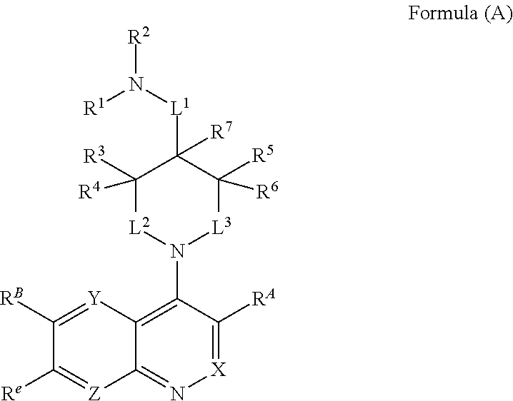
[X]1=C([RA])C(N2[L3]C([R6])([R5])C([L1]N([R1])[R2])([R7])C([R3])([R4])[L2]2)=C2C(=N1)[Z]=C([Re])C([RB])=[Y]2
